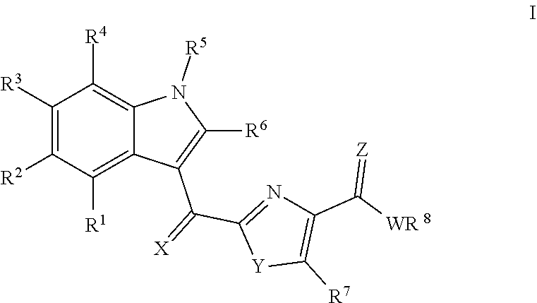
C1([R3])=C([R2])C([R1])=C2C(=C1[R4])N([R5])C([R6])=C2C(=[X])C1=NC(C([WR 8])=[Z])=C([R7])[Y]1
